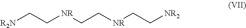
[R2N]CC[NR]CC[NR]CC[NR2]
